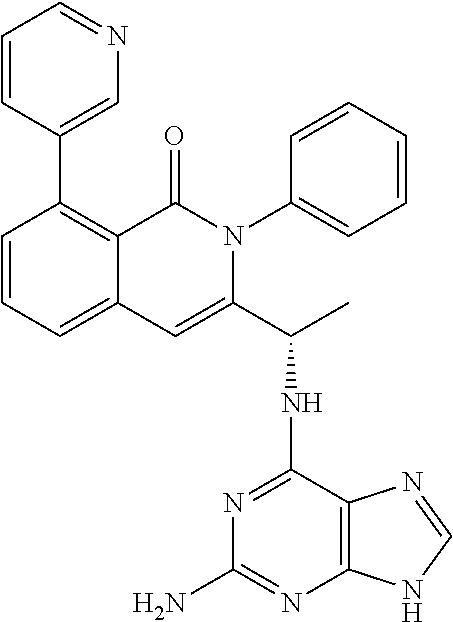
C1=CC=C2C(=C1C1=CN=CC=C1)C(=O)N(C1=CC=CC=C1)C(C(C)NC1=NC(N)=NC3=C1N=CN3)=C2
